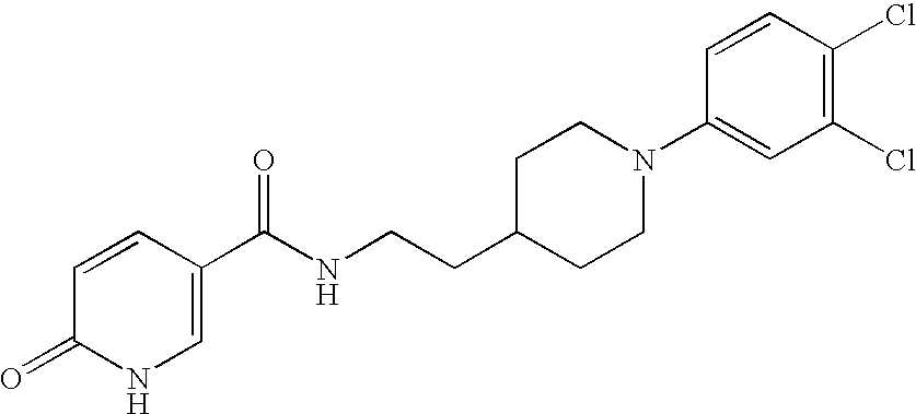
C(NCCC1CCN(C2=CC(Cl)=C(Cl)C=C2)CC1)(=O)C1=CNC(=O)C=C1
